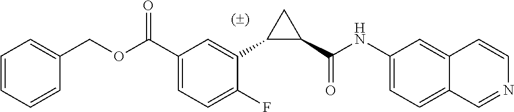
C1(C(NC2=CC=C3C(=C2)C=CN=C3)=O)CC1C1=CC(C(OCC2=CC=CC=C2)=O)=CC=C1F
